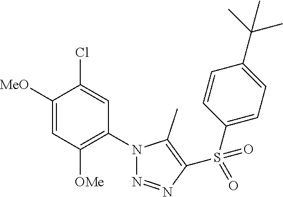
C1([MeO])=CC([OMe])=C(N2N=NC(S(C3=CC=C(C(C)(C)C)C=C3)(=O)=O)=C2C)C=C1Cl
